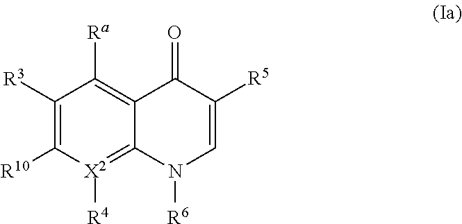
C1([R3])=C([R10])[X2]([R4])=C2C(=C1[Ra])C(=O)C([R5])=CN2[R6]
